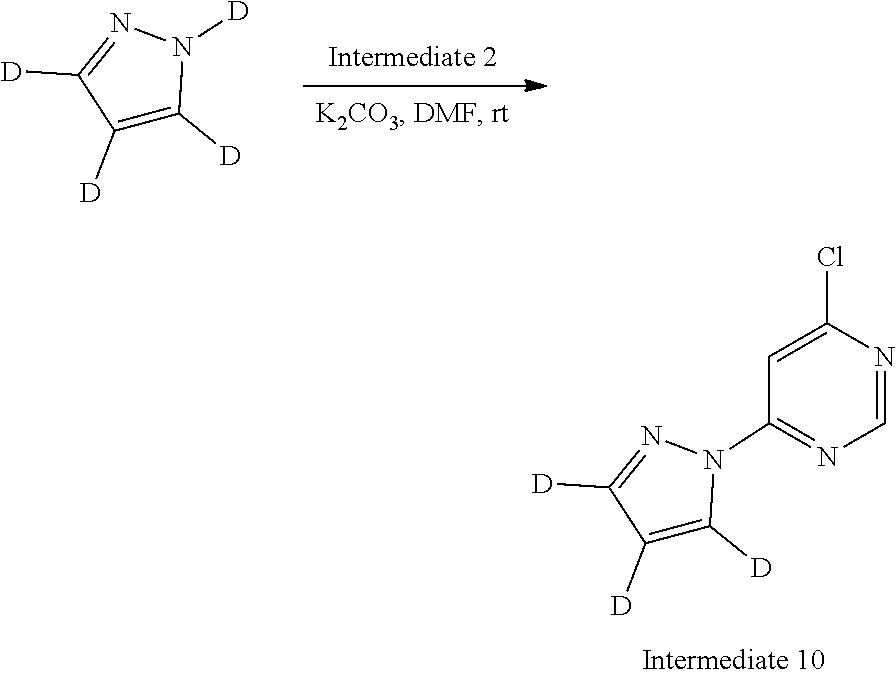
C1([D])=C([D])N([D])N=C1[D].C1([D])=C([D])N(C2=NC=NC(Cl)=C2)N=C1[D]
